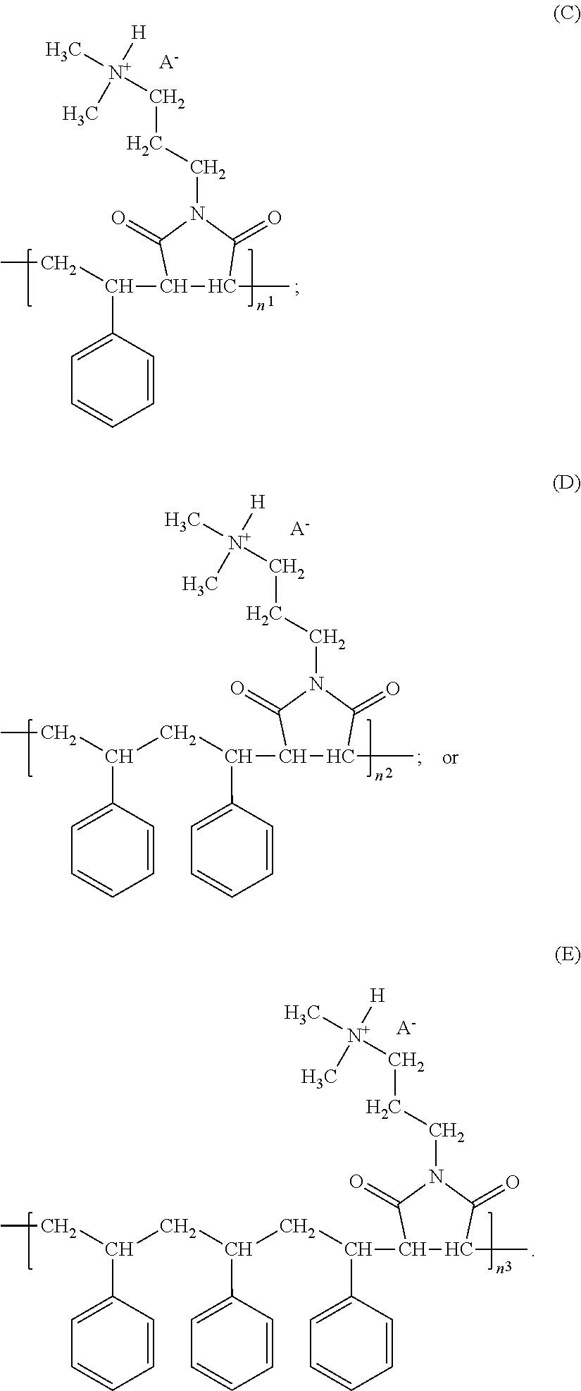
[A-].C(C1=CC=CC=C1)(CC(CC)C1=CC=CC=C1)C1C(C)C(=O)N(CCC[N+]([H])(C)C)C1=O.[A-].C(C1=CC=CC=C1)(CC(C1=CC=CC=C1)CC(CC)C1=CC=CC=C1)C1C(C)C(=O)N(CCC[N+]([H])(C)C)C1=O.[A-].C(C1=CC=CC=C1)(CC)C1C(C)C(=O)N(CCC[N+]([H])(C)C)C1=O
